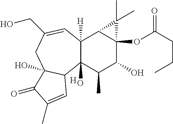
C12([H])C(O)(C(C)C(O)C3(OC(CCC)=O)C1C3(C)C)C1C(O)(CC(CO)=C2)C(=O)C(C)=C1.[H]
